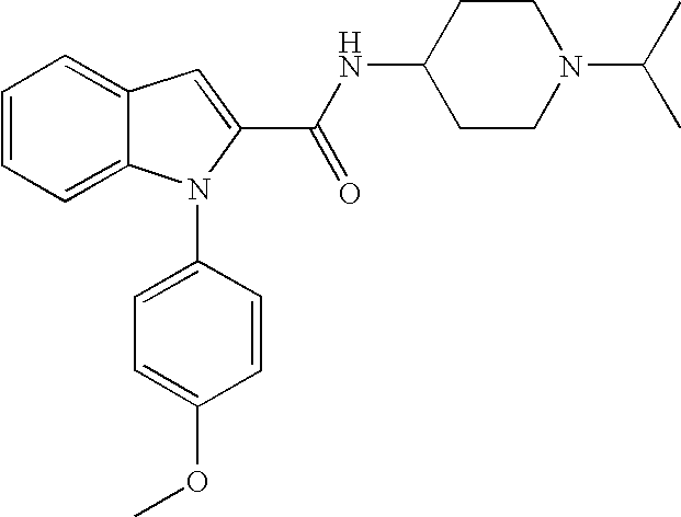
C1=CC=C2C(=C1)C=C(C(NC1CCN(C(C)C)CC1)=O)N2C1=CC=C(OC)C=C1
